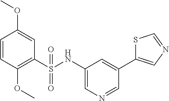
C1=CC(OC)=C(S(NC2=CN=CC(C3=CN=CS3)=C2)(=O)=O)C=C1OC
